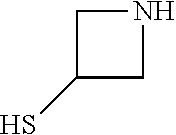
C1(S)CNC1
